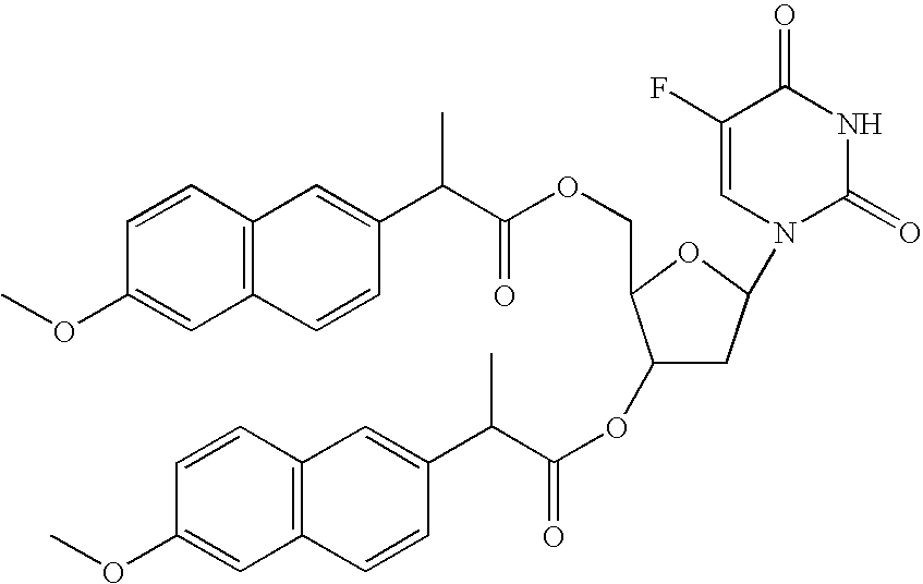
C12=C(C=CC(OC)=C1)C=C(C(C(OCC1C(OC(C(C3=CC4=C(C=C(OC)C=C4)C=C3)C)=O)CC(N3C(=O)NC(=O)C(F)=C3)O1)=O)C)C=C2
